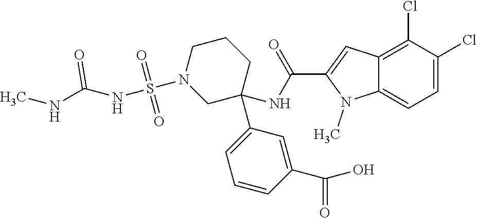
C1(Cl)=C2C(=CC=C1Cl)N(C)C(C(NC1(C3=CC=CC(C(O)=O)=C3)CCCN(S(NC(NC)=O)(=O)=O)C1)=O)=C2
